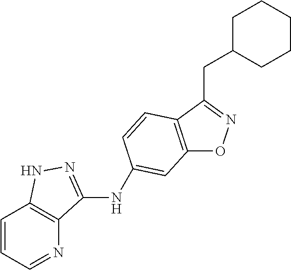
C12=C(C(CC3CCCCC3)=NO1)C=CC(NC1=NNC3=C1N=CC=C3)=C2
